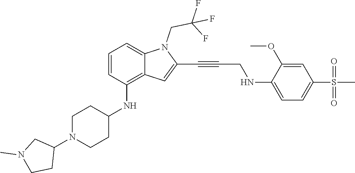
C(C#CC1=CC2=C(NC3CCN(C4CN(C)CC4)CC3)C=CC=C2N1CC(F)(F)F)NC1=CC=C(S(C)(=O)=O)C=C1OC
